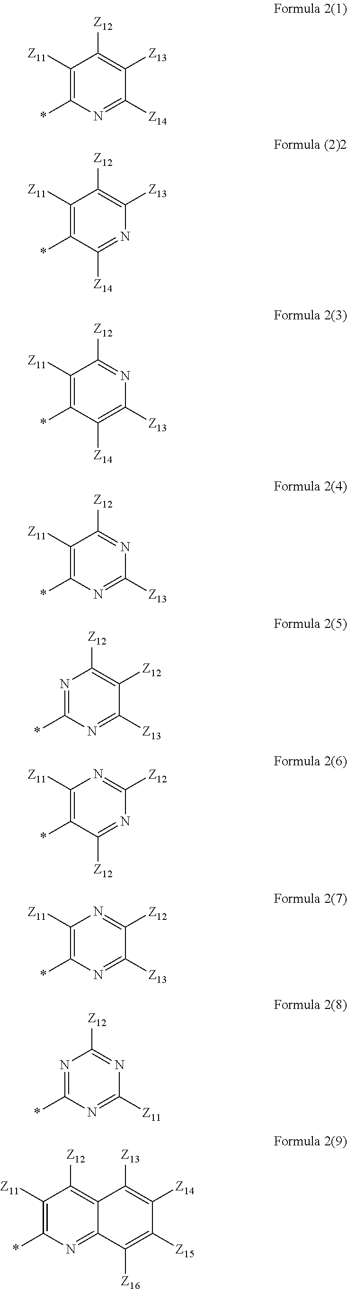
C1([Z11])=C(*)N=C([Z14])C([Z13])=C1[Z12].C1([Z11])=C(*)C([Z14])=NC([Z13])=C1[Z12].C1([Z11])=C(*)C([Z14])=C([Z13])N=C1[Z12].C1([Z11])=C(*)N=C([Z13])N=C1[Z12].N1=C(*)N=C([Z13])C([Z12])=C1[Z12].C1([Z11])=C(*)C([Z12])=NC([Z12])=N1.C1([Z11])=C(*)N=C([Z13])C([Z12])=N1.N1=C(*)N=C([Z11])N=C1[Z12].C1([Z11])=C(*)N=C2C(=C1[Z12])C([Z13])=C([Z14])C([Z15])=C2[Z16]
